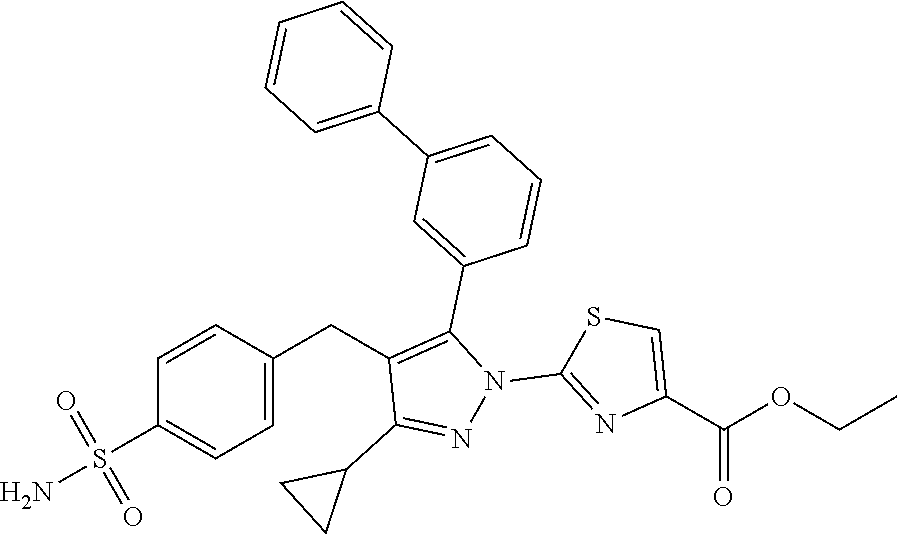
C1(CC2=C(C3=CC(C4=CC=CC=C4)=CC=C3)N(C3=NC(C(OCC)=O)=CS3)N=C2C2CC2)=CC=C(S(N)(=O)=O)C=C1
